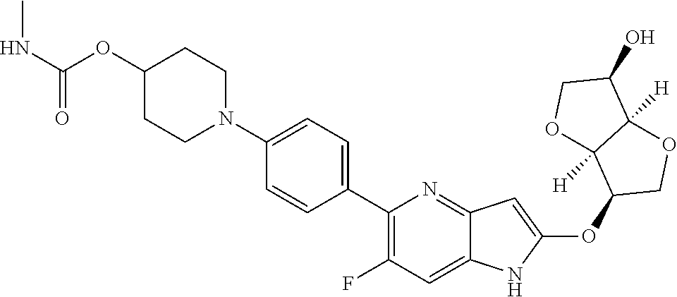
N1(C2=CC=C(C3=C(F)C=C4C(=N3)C=C(OC3COC5([H])C3([H])OCC5O)N4)C=C2)CCC(OC(NC)=O)CC1
